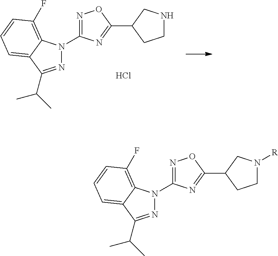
N1=C(C(C)C)C2=CC=CC(F)=C2N1C1=NOC(C2CCN([R])C2)=N1.N1=C(C(C)C)C2=CC=CC(F)=C2N1C1=NOC(C2CCNC2)=N1.Cl
